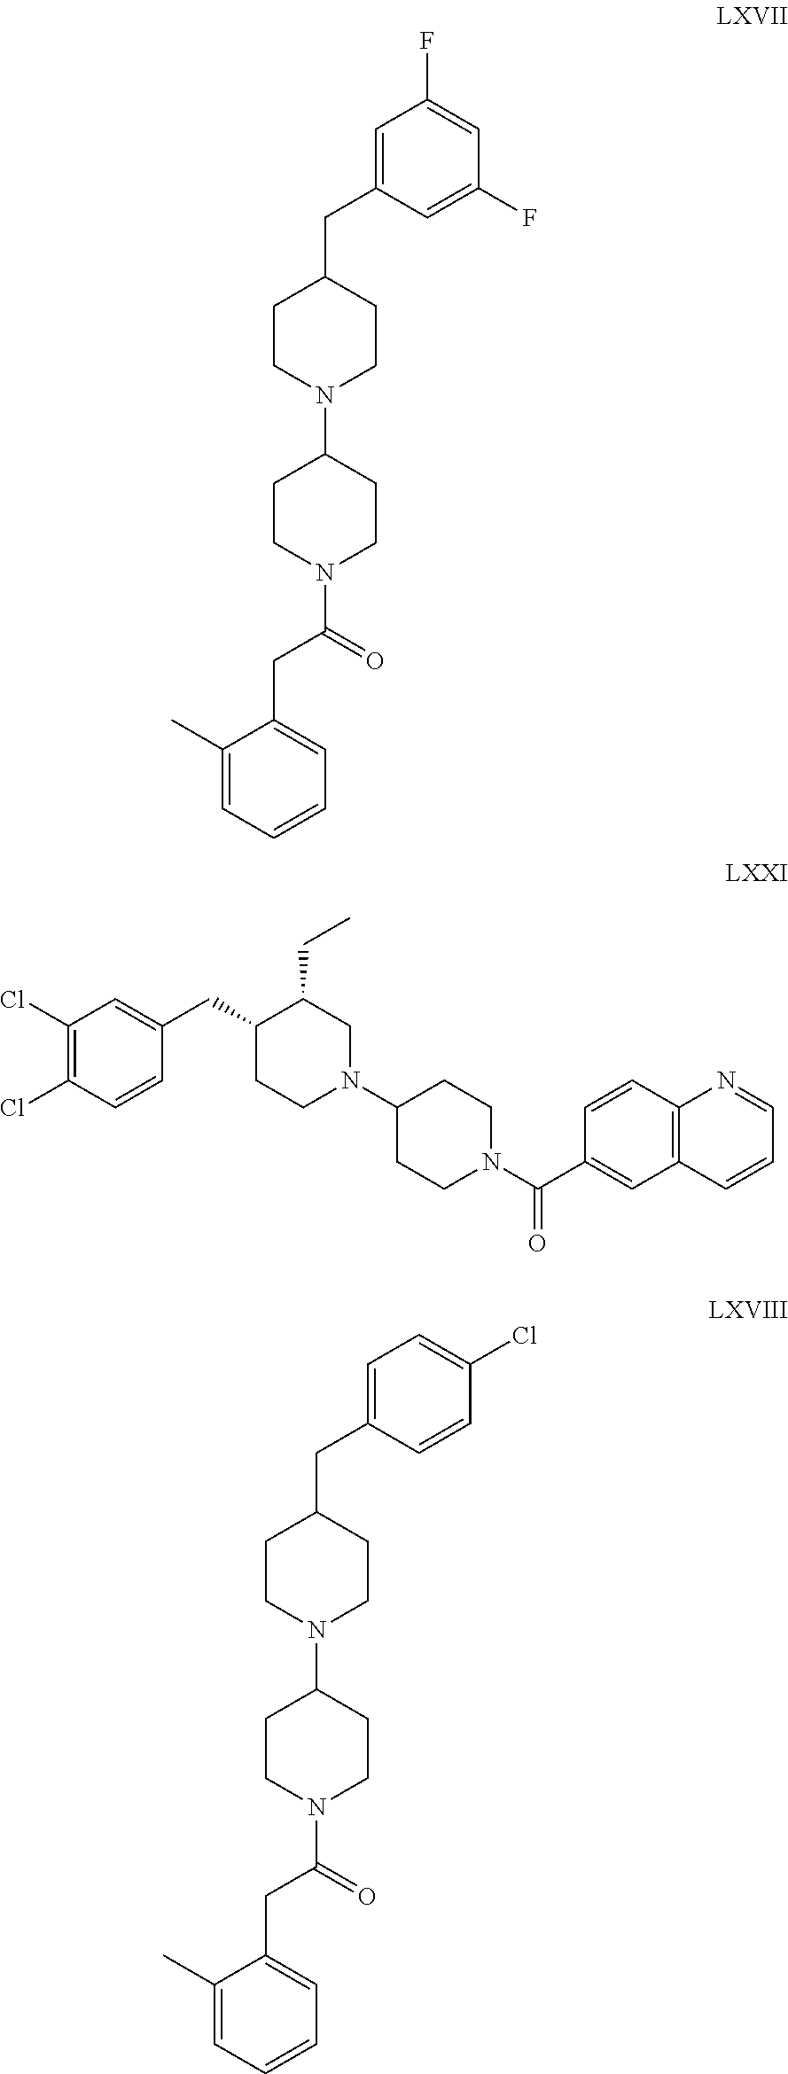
C1(C)=CC=CC=C1CC(N1CCC(N2CCC(CC3=CC(F)=CC(F)=C3)CC2)CC1)=O.C1(C)=CC=CC=C1CC(N1CCC(N2CCC(CC3=CC=C(Cl)C=C3)CC2)CC1)=O.C1(Cl)=C(Cl)C=CC(CC2CCN(C3CCN(C(C4=CC5=C(C=C4)N=CC=C5)=O)CC3)CC2CC)=C1
